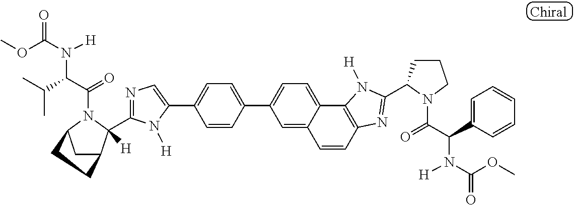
C1(C2=CC=C(C3=CC=C4C(=C3)C=CC3=C4N([H])C(C4CCCN4C(=O)C(C4=CC=CC=C4)N([H])C(OC)=O)=N3)C=C2)=CN=C(C2([H])C3CC(N2C(C(C(C)C)N(C(OC)=O)[H])=O)CC3)N1[H]
